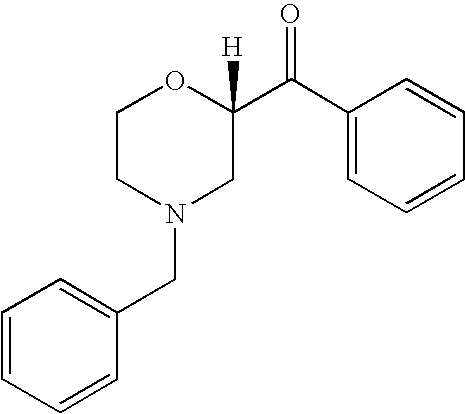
C1=CC=CC(CN2CC(C(C3=CC=CC=C3)=O)([H])OCC2)=C1
